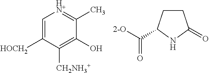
C1=C([HOCH2])C([CH2NH3+])=C(O)C(C)=[HN+]1.C([2-O])(=O)C1CCC(=O)N1
